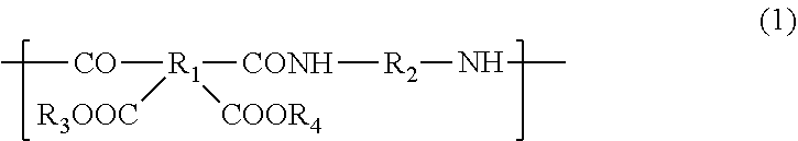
C[CO][R1]([CONH][R2]NC)([R3OOC])[COOR4]
